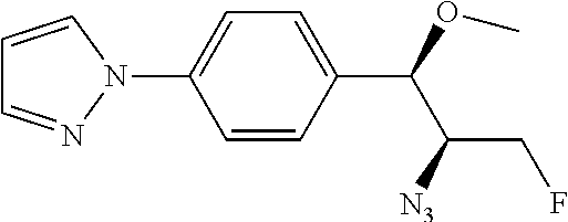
C1(C(C(CF)[N3])OC)=CC=C(N2C=CC=N2)C=C1
